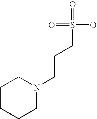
C1CCCN(CCCS(=O)(=O)O)C1
